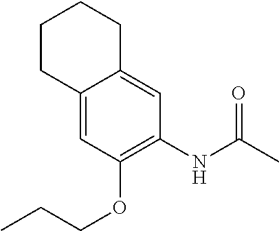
C1CC2=CC(OCCC)=C(NC(C)=O)C=C2CC1
